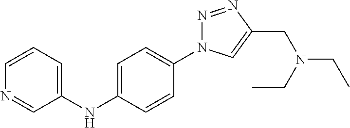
C1(NC2=CC=C(N3N=NC(CN(CC)CC)=C3)C=C2)=CC=CN=C1
